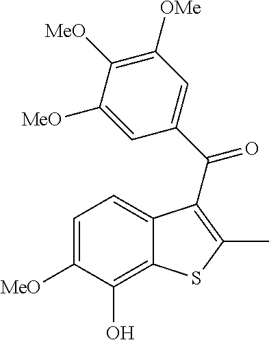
C12=C(O)C([MeO])=CC=C1C(C(C1=CC([OMe])=C([MeO])C([MeO])=C1)=O)=C(C)S2
